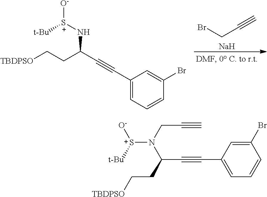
[Na].BrCC#C.C1(C#CC(CC[TBDPSO])N[S+]([t-Bu])[O-])=CC=CC(Br)=C1.C1(C#CC(CC[TBDPSO])N([S+]([t-Bu])[O-])CC#C)=CC=CC(Br)=C1
